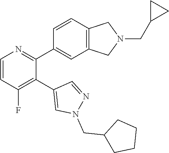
C1=CC(F)=C(C2=CN(CC3CCCC3)N=C2)C(C2=CC3=C(C=C2)CN(CC2CC2)C3)=N1
